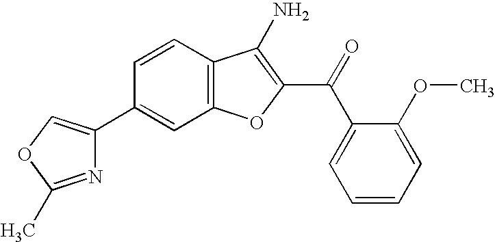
C1(C2=COC(C)=N2)=CC2=C(C=C1)C(N)=C(C(=O)C1=CC=CC=C1OC)O2
